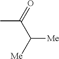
CC(C([Me])[Me])=O
